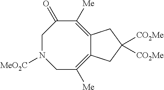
C12=C([Me])CN([MeO2C])CC(=O)C([Me])=C1CC([CO2Me])([CO2Me])C2
